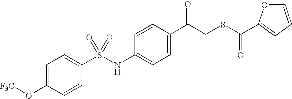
C1=C(C(CSC(=O)C2=CC=CO2)=O)C=CC(NS(C2=CC=C(O[F3C])C=C2)(=O)=O)=C1
